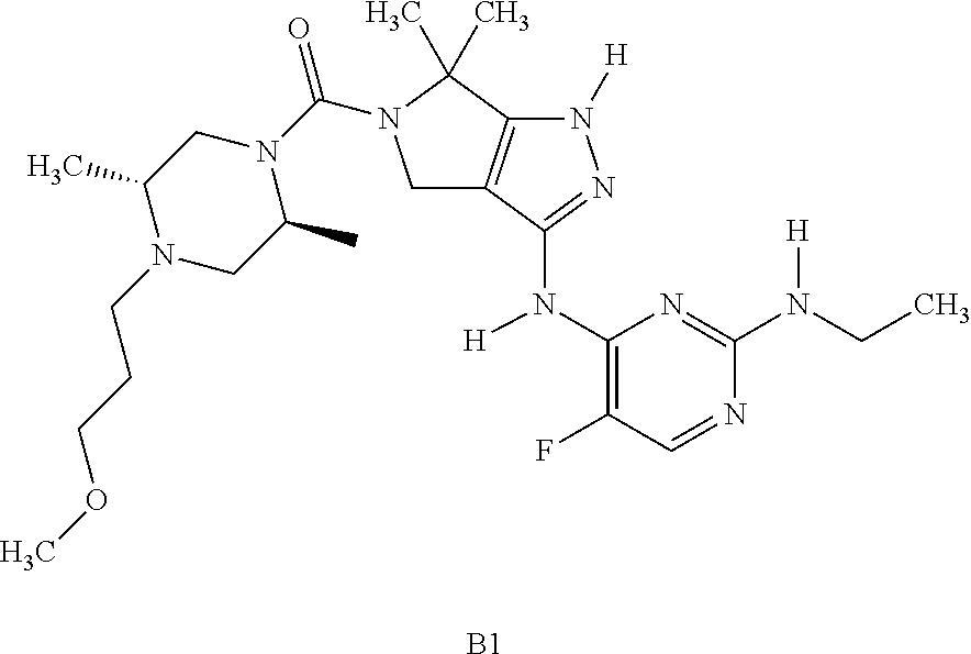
C1C2=C(C(C)(C)N1C(=O)N1CC(C)N(CCCOC)CC1C)N([H])N=C2N(C1=C(F)C=NC(N(CC)[H])=N1)[H].[B1]
